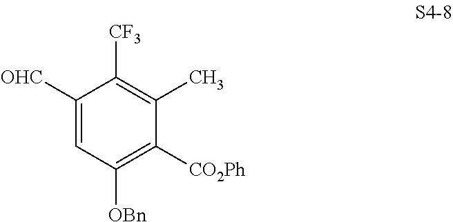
C1([OHC])=CC([OBn])=C([CO2Ph])C(C)=C1[CF3]
